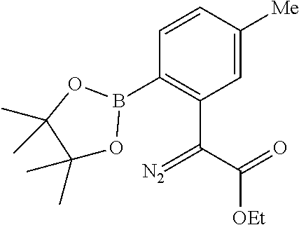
C1=C([Me])C=CC(B2OC(C)(C)C(C)(C)O2)=C1C(C(=O)[OEt])=[N2]
